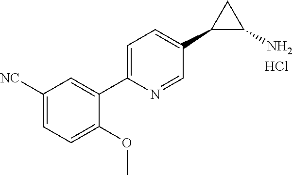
Cl.C1(OC)=CC=C([NC])C=C1C1=CC=C(C2C(N)C2)C=N1
